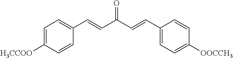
C1=C([H3CCOO])C=CC(C=CC(C=CC2=CC=C([OOCCH3])C=C2)=O)=C1
